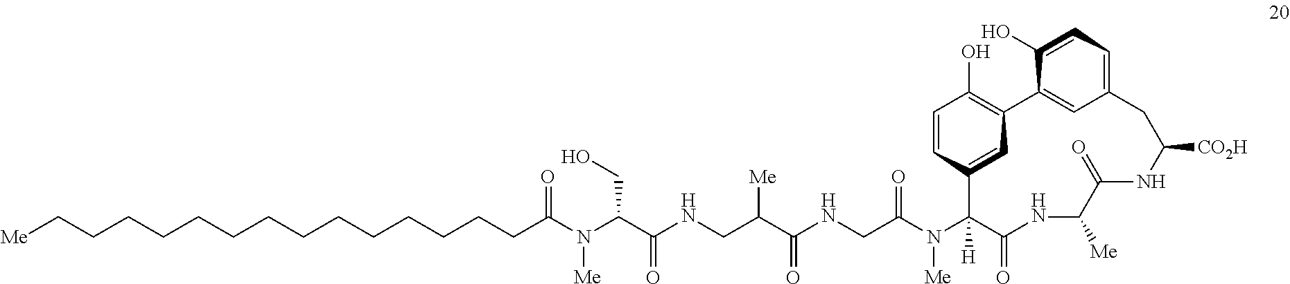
N(C(C(NCC(C(NCC(N(C1([H])C(=O)NC([Me])C(=O)NC([CO2H])CC2=CC=C(O)C(=C2)C2=C(O)C=CC1=C2)[Me])=O)=O)[Me])=O)CO)(C(CCCCCCCCCCCCCC[Me])=O)[Me]
